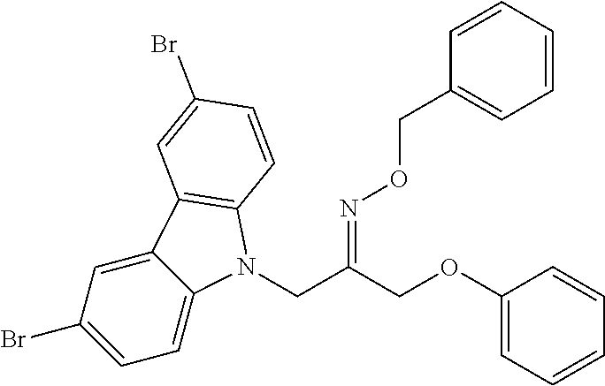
C1=C2C(=CC(Br)=C1)C1=C(N2CC(COC2=CC=CC=C2)=NOCC2=CC=CC=C2)C=CC(Br)=C1
